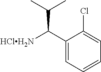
[HClH2N]C(C1=CC=CC=C1Cl)C(C)C
